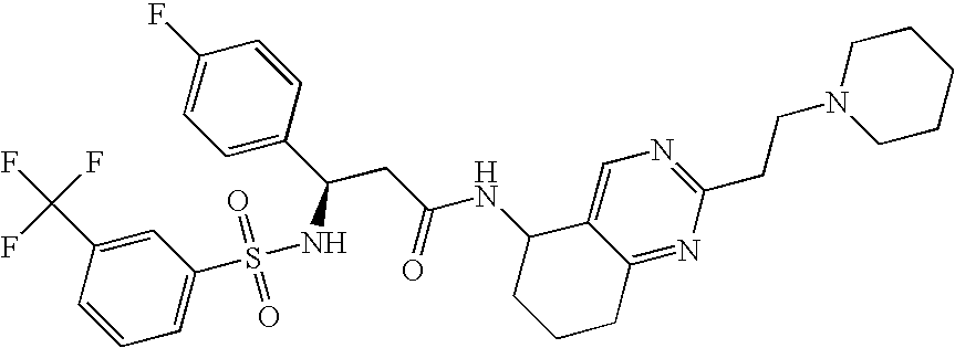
C1=CC(C(CC(NC2CCCC3=NC(CCN4CCCCC4)=NC=C23)=O)NS(C2=CC=CC(C(F)(F)F)=C2)(=O)=O)=CC=C1F
